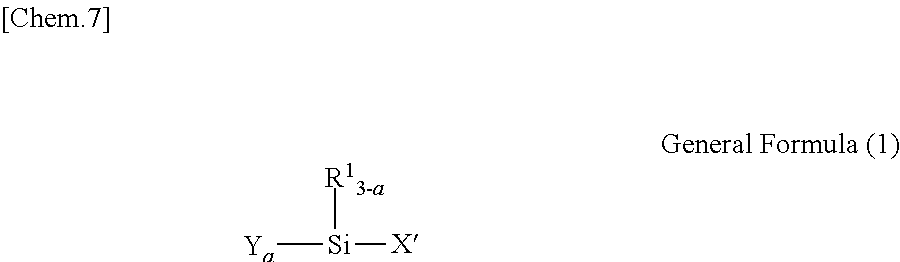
[R13-a][Si]([X])[Ya]
